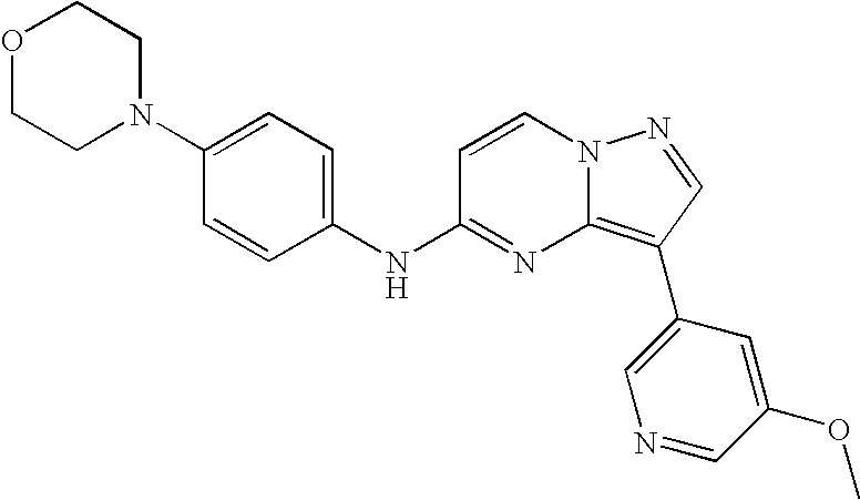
C1(N2CCOCC2)=CC=C(NC2=NC3=C(C4=CN=CC(OC)=C4)C=NN3C=C2)C=C1
